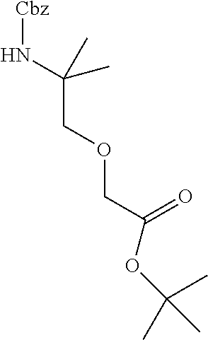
[Cbz]NC(C)(C)COCC(=O)OC(C)(C)C
